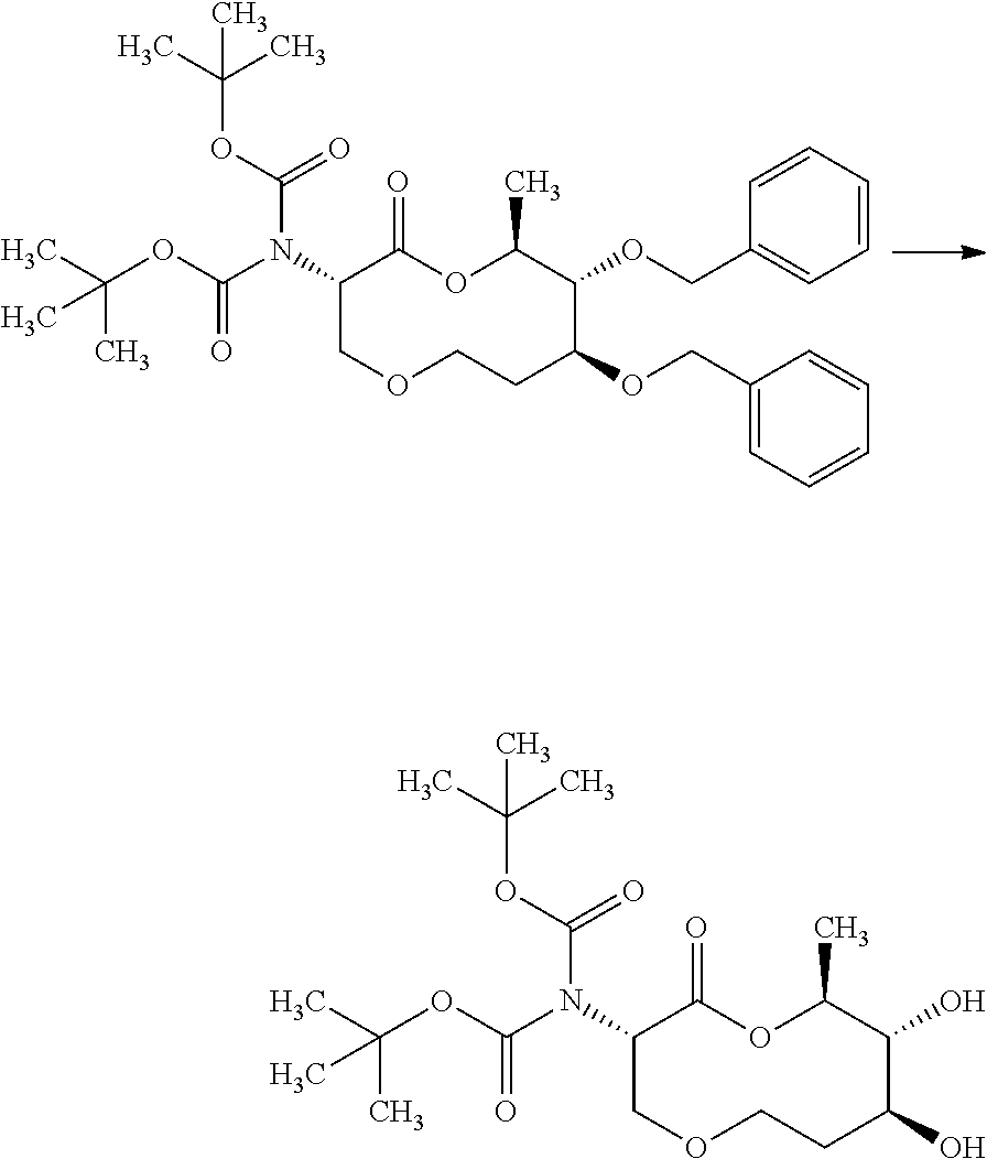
CC(OC(N(C1C(=O)OC(C)C(OCC2=CC=CC=C2)C(OCC2=CC=CC=C2)CCOC1)C(OC(C)(C)C)=O)=O)(C)C.CC(OC(N(C1C(=O)OC(C)C(O)C(O)CCOC1)C(OC(C)(C)C)=O)=O)(C)C
